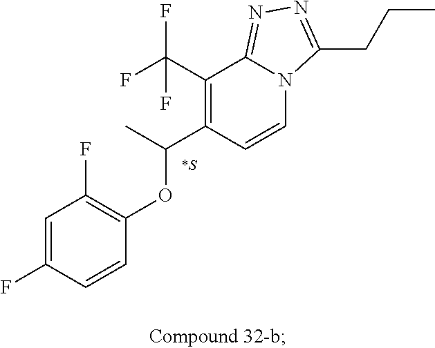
C1=C(F)C=CC(OC(C2=C(C(F)(F)F)C3=NN=C(CCC)N3C=C2)C)=C1F
